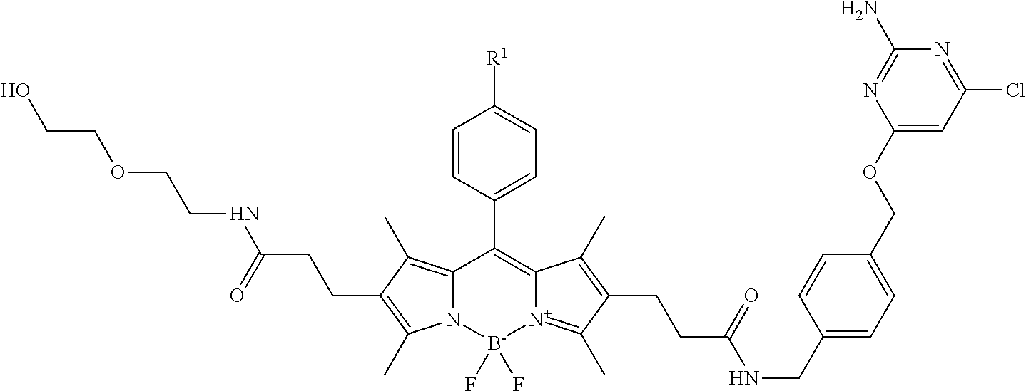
C12=C(C)C(CCC(NCCOCCO)=O)=C(C)N1[B-](F)(F)[N+]1=C(C)C(CCC(NCC3=CC=C(COC4=CC(Cl)=NC(N)=N4)C=C3)=O)=C(C)C1=C2C1=CC=C([R1])C=C1
